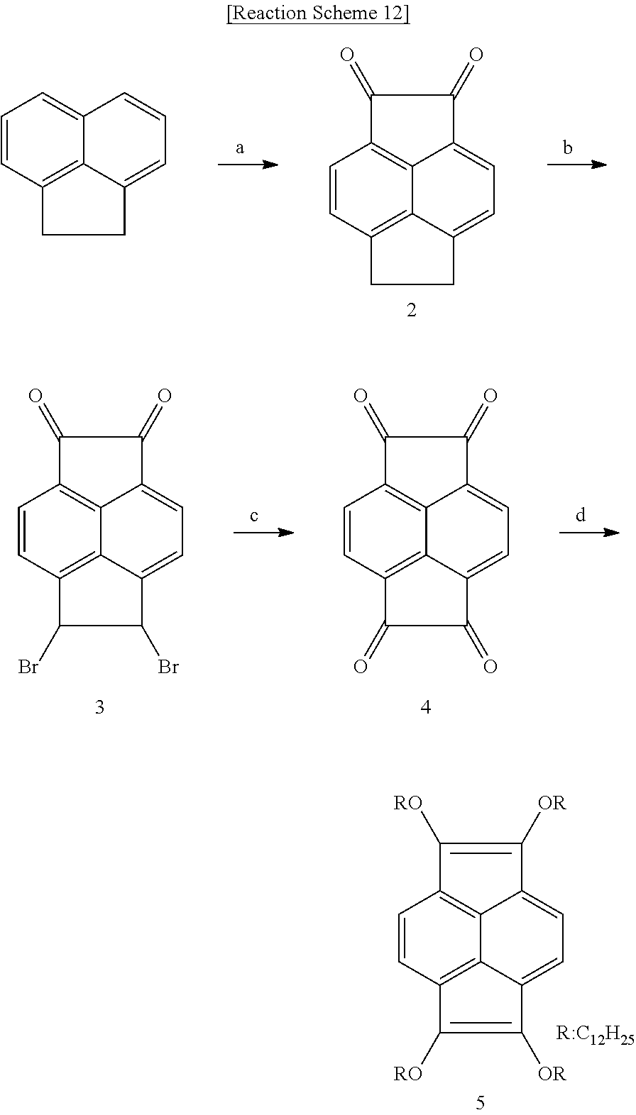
C1=CC2=C3C4=C1C(=O)C(=O)C4=CC=C3CC2.C1=CC2=C3C(=C1)C=CC=C3CC2.C1=CC2=C3C4=C1C(=O)C(=O)C4=CC=C3C(Br)C2Br.C1=CC2=C3C4=C1C(=O)C(=O)C4=CC=C3C(=O)C2=O.C1=CC2=C3C4=C1C([RO])=C([OR])C4=CC=C3C([OR])=C2[RO].[R:C12H25]
